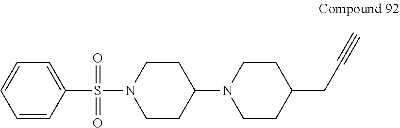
C1CN(S(=O)(=O)C2=CC=CC=C2)CCC1N1CCC(CC#C)CC1
